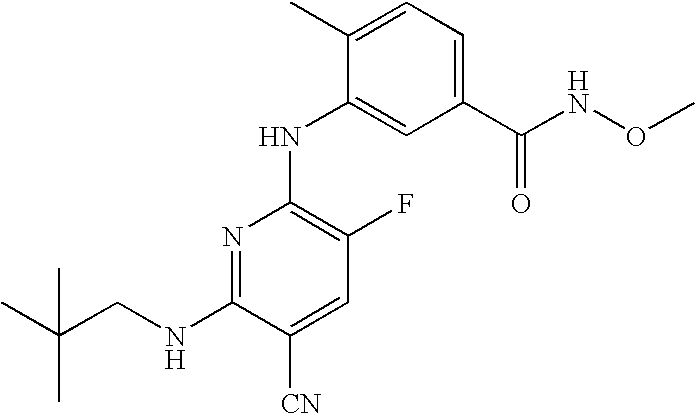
N1=C(NCC(C)(C)C)C([CN])=CC(F)=C1NC1=CC(C(NOC)=O)=CC=C1C
